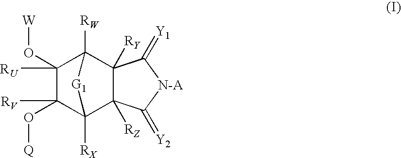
C1([RU])(O[W])C([RV])(O[Q])C2([RX])C3([RZ])C([RY])(C1([RW])[G1]2)C(=[Y1])[N-A]C3=[Y2]
